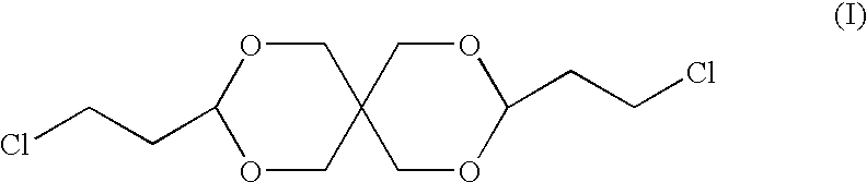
C1(CCCl)OCC2(CO1)COC(CCCl)OC2
